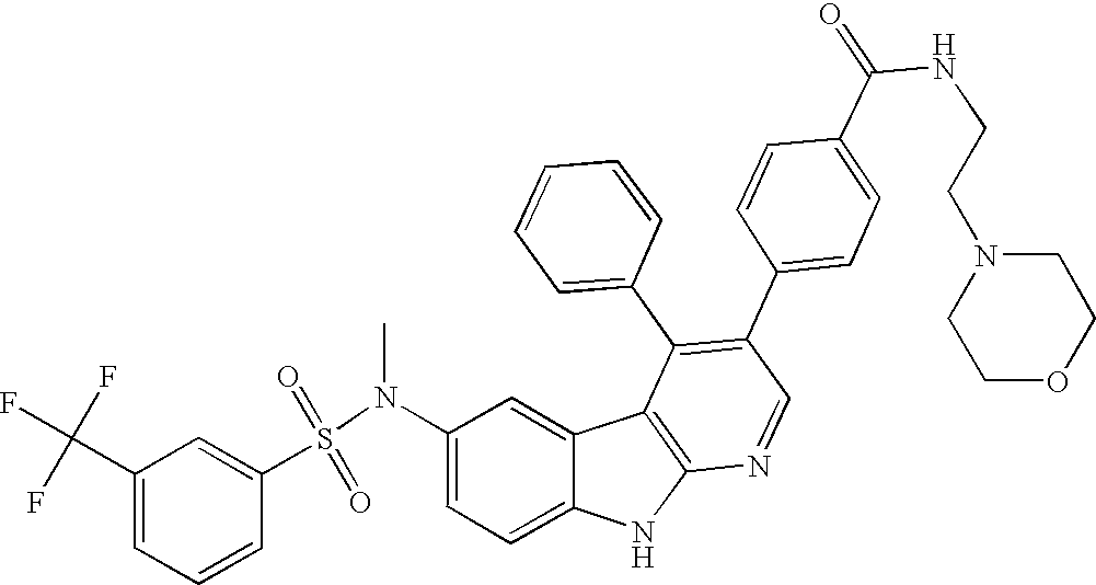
N(C1=CC=C2C(=C1)C1=C(N2)N=CC(C2=CC=C(C(NCCN3CCOCC3)=O)C=C2)=C1C1=CC=CC=C1)(S(=O)(=O)C1=CC(C(F)(F)F)=CC=C1)C
